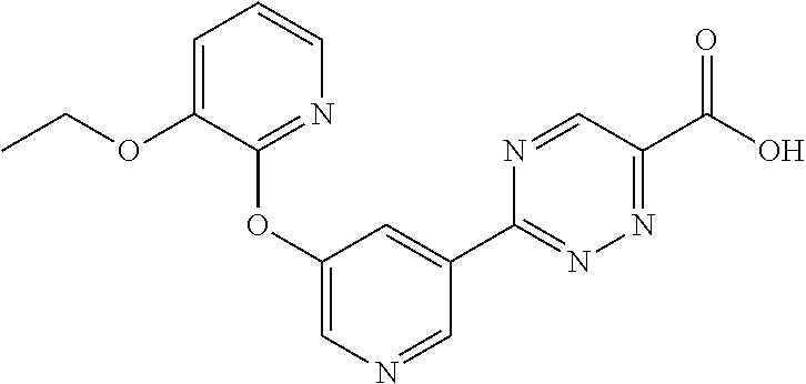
C1=C(OCC)C(OC2=CN=CC(C3=NN=C(C(O)=O)C=N3)=C2)=NC=C1
